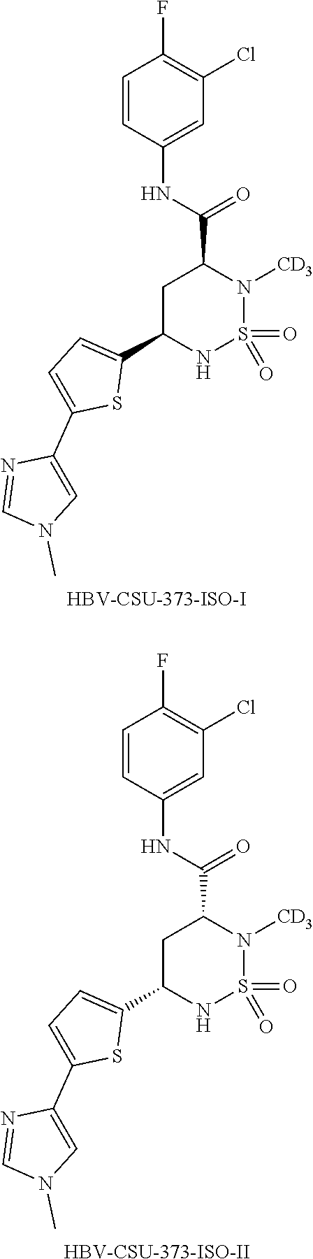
C1=CC(NC(C2CC(C3=CC=C(C4=CN(C)C=N4)S3)NS(=O)(=O)N2[CD3])=O)=CC(Cl)=C1F.[HBV-CSU-373-ISO-I].C1=CC(NC(C2CC(C3=CC=C(C4=CN(C)C=N4)S3)NS(=O)(=O)N2[CD3])=O)=CC(Cl)=C1F.[HBV-CSU-373-ISO-II]
